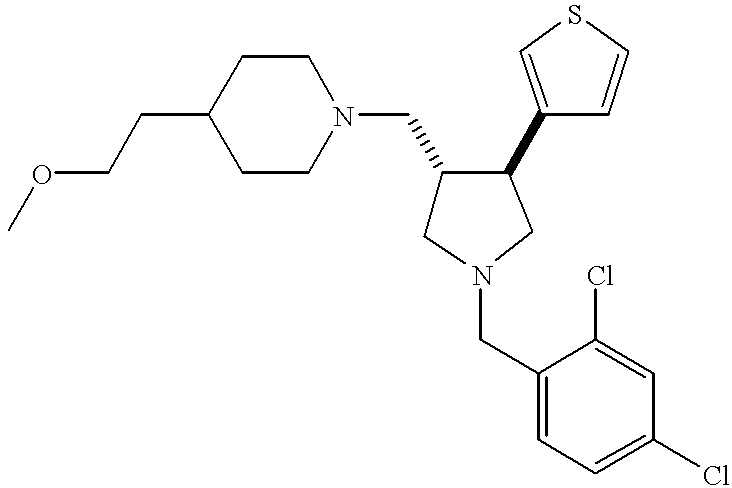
C1(CN2CCC(CCOC)CC2)CN(CC2=CC=C(Cl)C=C2Cl)CC1C1=CSC=C1
